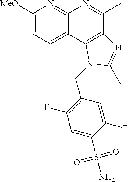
C1([MeO])=CC=C2C(=N1)N=C(C)C1=C2N(CC2=C(F)C=C(S(N)(=O)=O)C(F)=C2)C(C)=N1
